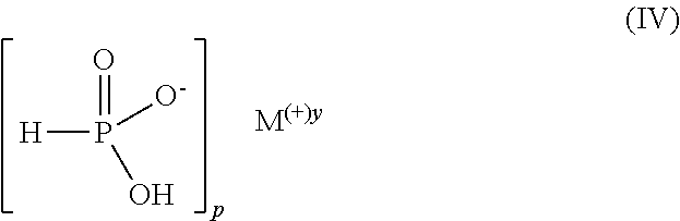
P([H])(=O)(O)[O-]
